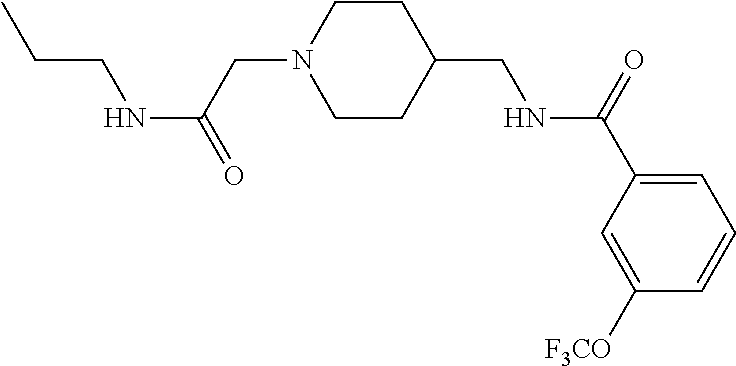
C(CNC(=O)CN1CCC(CNC(C2=CC=CC([F3CO])=C2)=O)CC1)C
